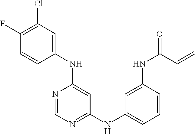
C1(F)=C(Cl)C=C(NC2=CC(NC3=CC=CC(NC(=O)C=C)=C3)=NC=N2)C=C1
